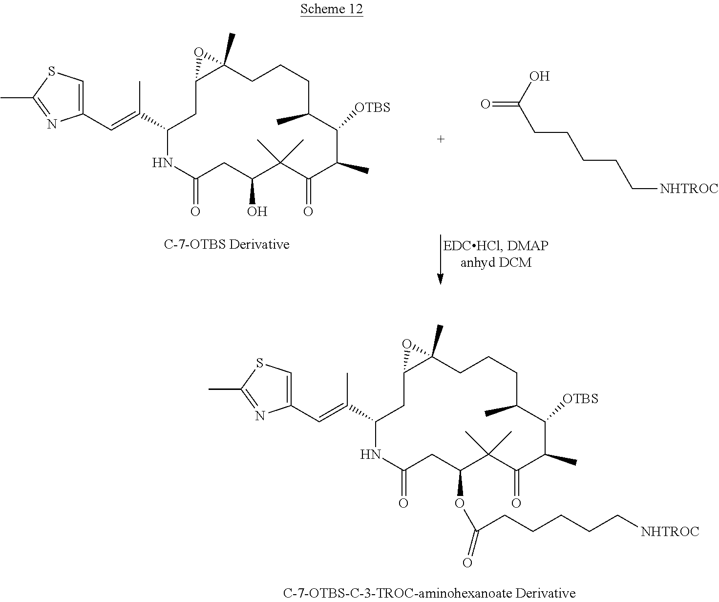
C1=C(C=C(C2NC(=O)CC(OC(CCCCC[NHTROC])=O)C(C)(C)C(=O)C(C)C([OTBS])C(C)CCCC3(C)C(C2)O3)C)N=C(C)S1.O=C(CCCCC[NHTROC])O.C1=C(C=C(C2NC(=O)CC(O)C(C)(C)C(=O)C(C)C([OTBS])C(C)CCCC3(C)C(C2)O3)C)N=C(C)S1
